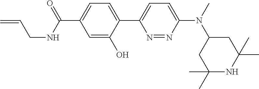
N1=NC(N(C2CC(C)(C)NC(C)(C)C2)C)=CC=C1C1=CC=C(C(NCC=C)=O)C=C1O
